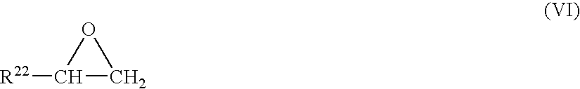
C1([R22])CO1
